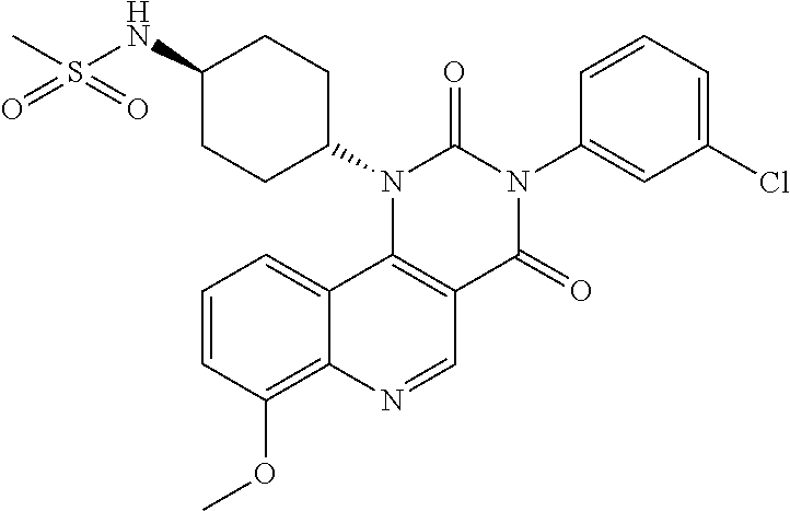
C1(N2C(=O)N(C3=CC(Cl)=CC=C3)C(=O)C3=C2C2=CC=CC(OC)=C2N=C3)CCC(NS(C)(=O)=O)CC1
